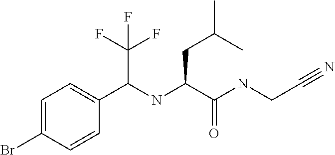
C1=C(Br)C=CC(C(NC(C(NCC#N)=O)CC(C)C)C(F)(F)F)=C1
